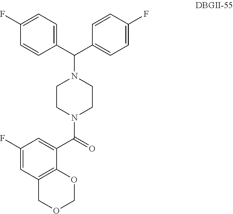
C1OC2=C(C=C(F)C=C2C(=O)N2CCN(C(C3=CC=C(F)C=C3)C3=CC=C(F)C=C3)CC2)CO1
